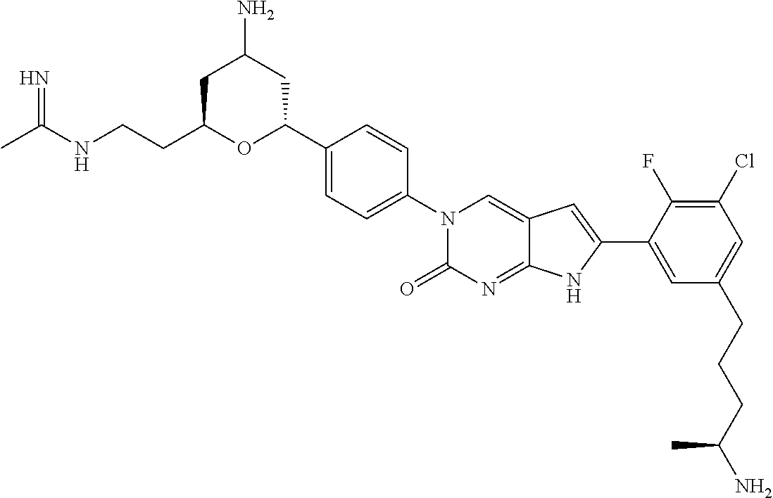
CC(NCCC1OC(C2=CC=C(N3C(=O)N=C4C(=C3)C=C(C3=CC(CCCC(N)C)=CC(Cl)=C3F)N4)C=C2)CC(N)C1)=N
